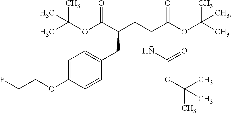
C1=C(OCCF)C=CC(CC(CC(C(OC(C)(C)C)=O)NC(OC(C)(C)C)=O)C(OC(C)(C)C)=O)=C1
